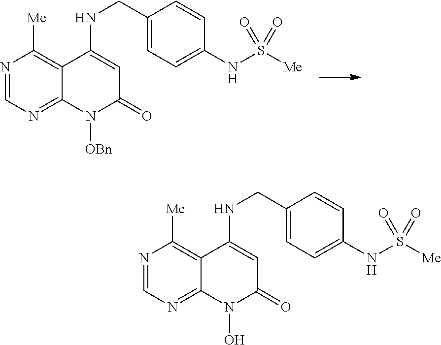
N1=CN=C2C(=C1[Me])C(NCC1=CC=C(NS([Me])(=O)=O)C=C1)=CC(=O)N2[OBn].N1=CN=C2C(=C1[Me])C(NCC1=CC=C(NS([Me])(=O)=O)C=C1)=CC(=O)N2O
